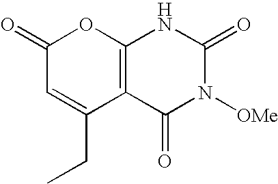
C12=C(C(=O)N([OMe])C(=O)N1)C(CC)=CC(=O)O2
